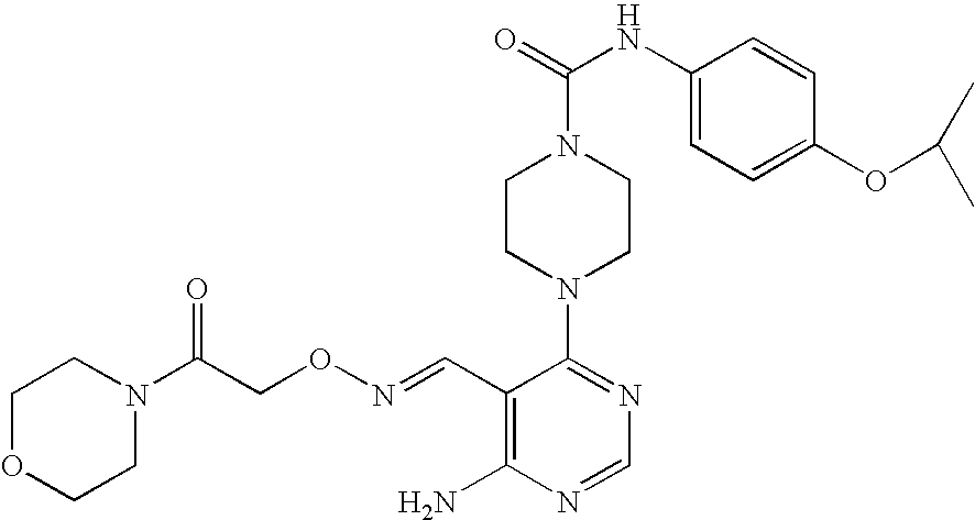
C1(N2CCN(C(=O)NC3=CC=C(OC(C)C)C=C3)CC2)=NC=NC(N)=C1C=NOCC(N1CCOCC1)=O
